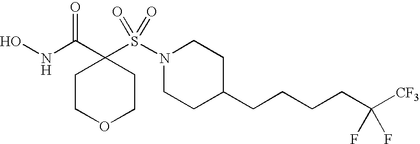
ONC(C1(S(N2CCC(CCCCC([CF3])(F)F)CC2)(=O)=O)CCOCC1)=O
